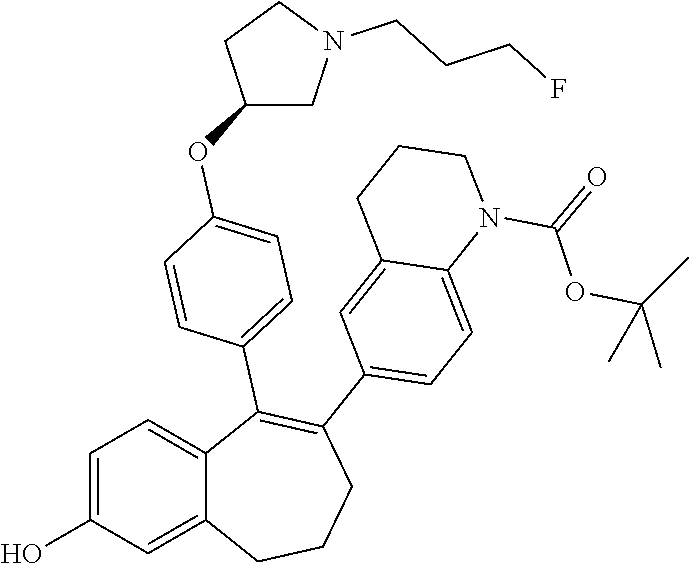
C1=C(O)C=C2C(=C1)C(C1=CC=C(OC3CN(CCCF)CC3)C=C1)=C(C1=CC=C3C(=C1)CCCN3C(OC(C)(C)C)=O)CCC2
